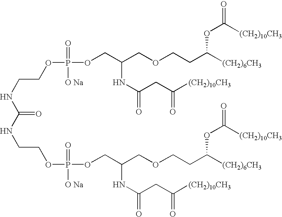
C(CNC(=O)NCCOP(OCC(COCCC([(CH2)6CH3])OC(=O)[(CH2)10CH3])NC(=O)CC([(CH2)10CH3])=O)(=O)[O Na])OP(OCC(COCCC([(CH2)6CH3])OC(=O)[(CH2)10CH3])NC(=O)CC([(CH2)10CH3])=O)(=O)[O Na]
